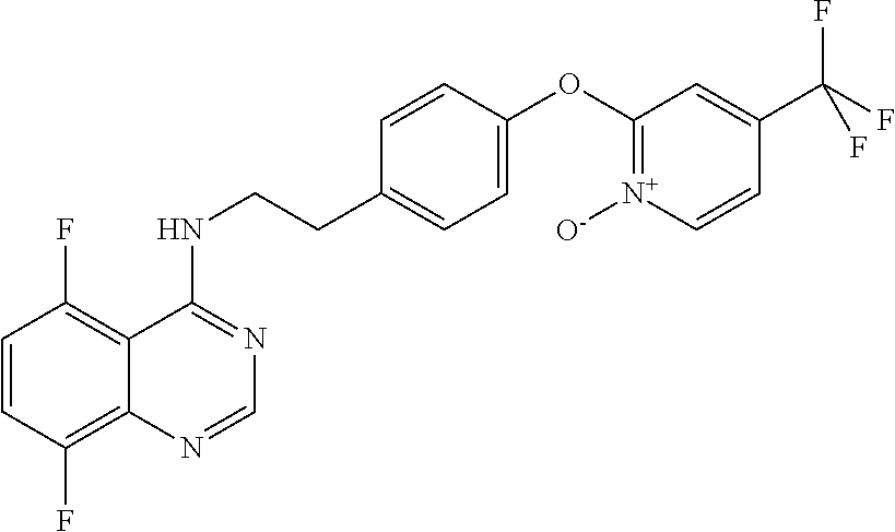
C1=CC(F)=C2C(=C1F)C(NCCC1=CC=C(OC3=[N+]([O-])C=CC(C(F)(F)F)=C3)C=C1)=NC=N2
